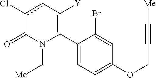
C1(C2=C([Y])cc(Cl)C(=O)N2C[Me])=CC=C(OCC#C[Me])C=C1Br
